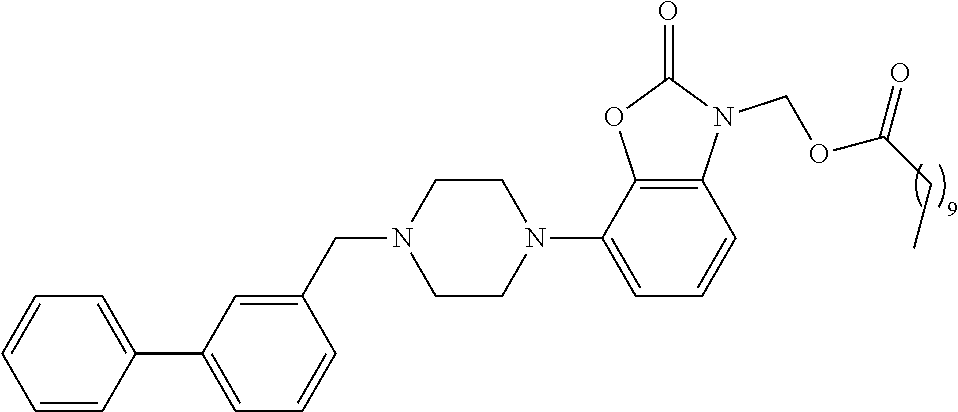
C1=CC=CC(C2=CC=CC(CN3CCN(C4=CC=CC5=C4OC(=O)N5COC(CC)=O)CC3)=C2)=C1
